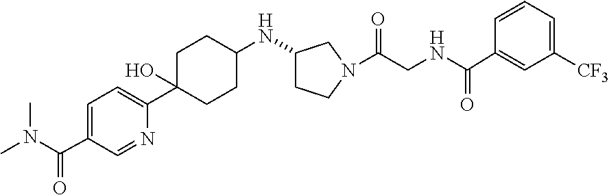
C1=C(C(=O)N(C)C)C=NC(C2(O)CCC(NC3CCN(C(CNC(C4=CC([CF3])=CC=C4)=O)=O)C3)CC2)=C1
